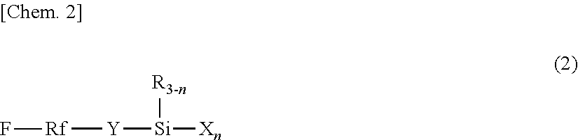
[Rf]([Y][Si]([Xn])[R3-n])F
